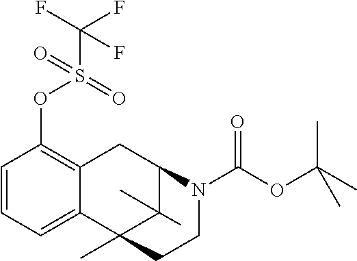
C1=CC=C2C(=C1OS(C(F)(F)F)(=O)=O)CC1C(C)(C)C2(C)CCN1C(OC(C)(C)C)=O
